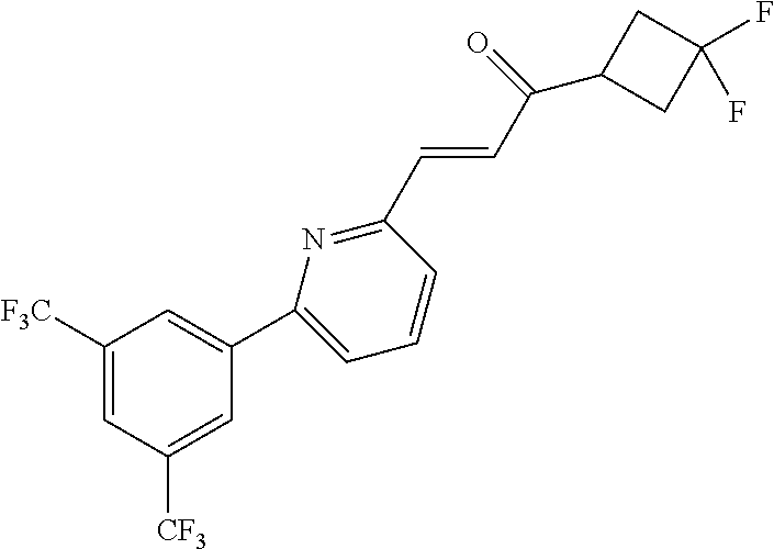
C1([F3C])=CC([CF3])=CC(C2=CC=CC(C=CC(=O)C3CC(F)(F)C3)=N2)=C1
